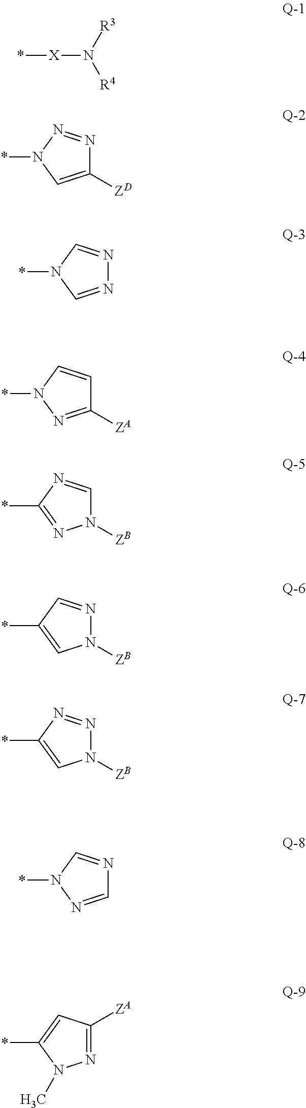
C1=NC(*)=NN1[ZB].*[X]N([R3])[R4].N1=NN(*)C=C1[ZD].N1=CN(*)C=N1.C1=CN(*)N=C1[ZA].N1=CC(*)=CN1[ZB].N1=NC(*)=CN1[ZB].N1=CN(*)N=C1.C1([ZA])=NN(C)C(*)=C1
